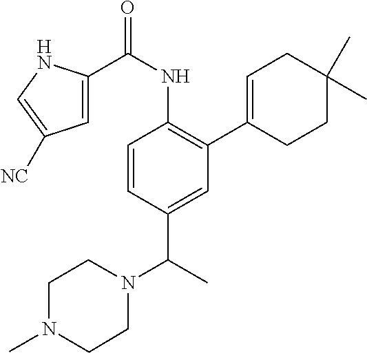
C1=CC(C(N2CCN(C)CC2)C)=CC(C2=CCC(C)(C)CC2)=C1NC(C1=CC([NC])=CN1)=O
